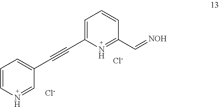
C1(C#CC2=CC=CN=C2)=CC=CC(C=[NOH])=N1.[Cl-].[Cl-]
